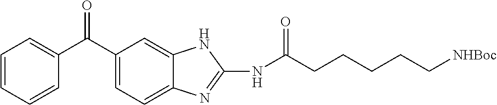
C1=CC=CC(C(C2=CC=C3C(=C2)NC(NC(CCCCC[NHBoc])=O)=N3)=O)=C1
